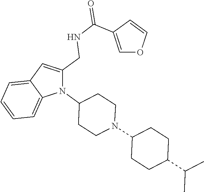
N1(C2CCN(C3CCC(C(C)C)CC3)CC2)C(CNC(=O)C2=COC=C2)=CC2=CC=CC=C12
